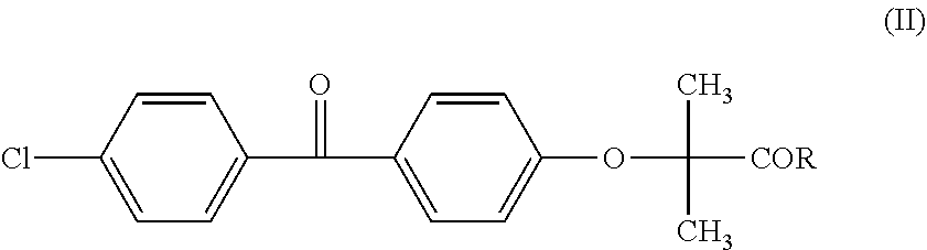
C1(Cl)=CC=C(C(C2=CC=C(OC(C)(C)[COR])C=C2)=O)C=C1
